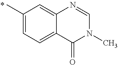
C1(C)=CC=C2C(=C1)N=CN(C)C2=O
